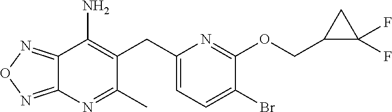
C12=NON=C1N=C(C)C(CC1=CC=C(Br)C(OCC3C(F)(F)C3)=N1)=C2N
